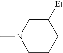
CN1CCCC([Et])C1
